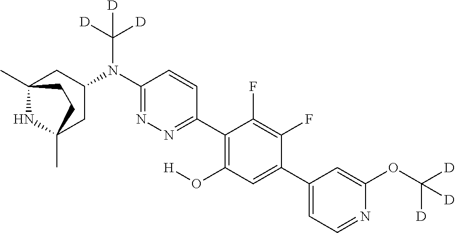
C12(C)NC(C)(CC(N(C3=NN=C(C4=C(O[H])C=C(C5=CC=NC(OC([D])([D])[D])=C5)C(F)=C4F)C=C3)C([D])([D])[D])C1)CC2
